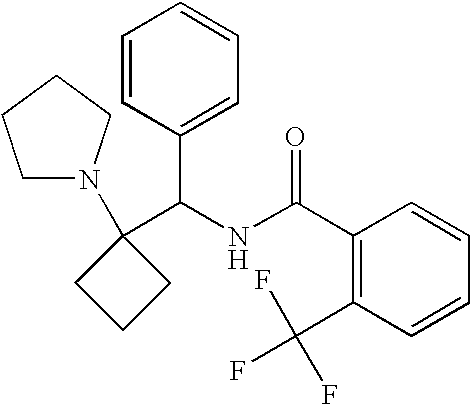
C1(C(NC(C2=C(C(F)(F)F)C=CC=C2)=O)C2=CC=CC=C2)(N2CCCC2)CCC1
